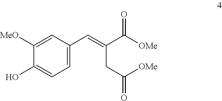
C1([MeO])=CC(C=C(C(=O)[OMe])CC(=O)[OMe])=CC=C1O
